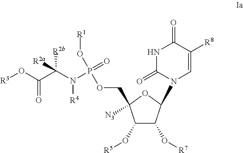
C1(O[R5])C(O[R7])C(N2C=C([R8])C(=O)NC2=O)OC1([N3])COP(O[R1])(=O)N(C(C(O[R3])=O)([R2a])[R2b])[R4]
